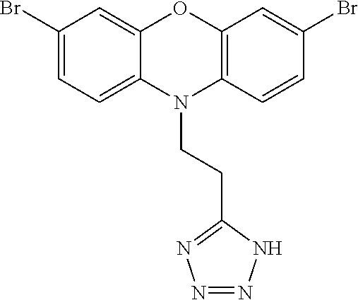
C1(Br)=CC=C2C(=C1)OC1=C(N2CCC2=NN=NN2)C=CC(Br)=C1
